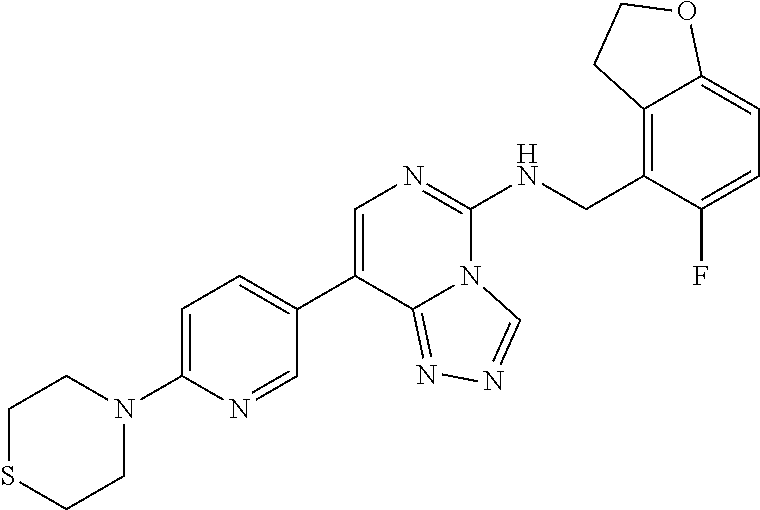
C1SCCN(C2=CC=C(C3=CN=C(NCC4=C5C(=CC=C4F)OCC5)N4C3=NN=C4)C=N2)C1
